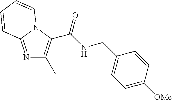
N1=C2N(C(C(NCC3=CC=C([OMe])C=C3)=O)=C1C)C=CC=C2
